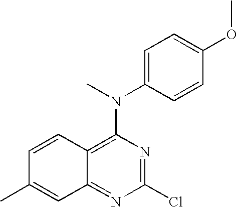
C12=NC(Cl)=NC(N(C3=CC=C(OC)C=C3)C)=C1C=CC(C)=C2
